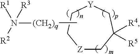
[(CH2)q](N([R2])([R1])[R3])C.[Z]1CC([R4])([R5])C[Y]CC1.[m]
